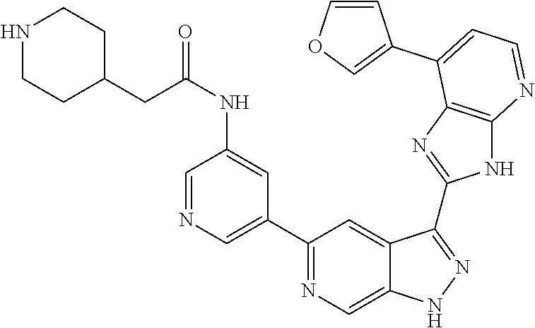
C1(C2=NC=C3C(=C2)C(C2=NC4=C(N2)N=CC=C4C2=COC=C2)=NN3)=CN=CC(NC(CC2CCNCC2)=O)=C1
